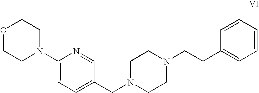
O1CCN(C2=CC=C(CN3CCN(CCC4=CC=CC=C4)CC3)C=N2)CC1
